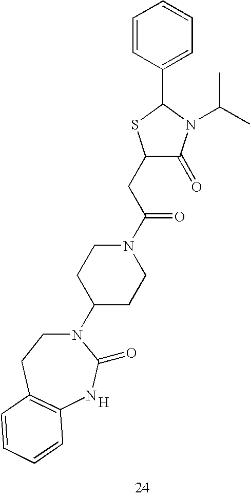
C1(CC(N2CCC(N3CCC4=C(NC3=O)C=CC=C4)CC2)=O)C(=O)N(C(C)C)C(C2=CC=CC=C2)S1.[H]
